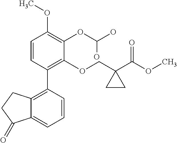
C1=CC(C2=C3C(=CC=C2)C(=O)CC3)=C(OCC2(C(OC)=O)CC2)C(OC(O)O)=C1OC
